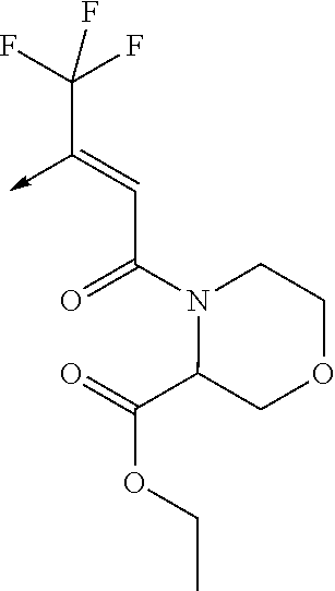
C(C(N1C(C(=O)OCC)COCC1)=O)=C(->C)C(F)(F)F
